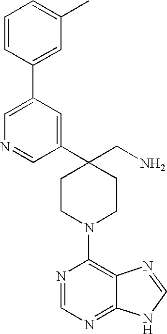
C1(C2=CC(C3=CC(C)=CC=C3)=CN=C2)(CN)CCN(C2=C3C(=NC=N2)NC=N3)CC1
